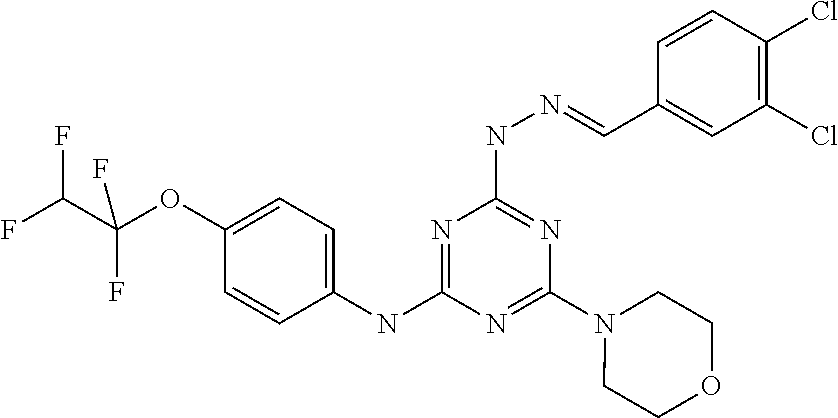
C1(NC2=NC(NN=CC3=CC(Cl)=C(Cl)C=C3)=NC(N3CCOCC3)=N2)=CC=C(OC(C(F)F)(F)F)C=C1
